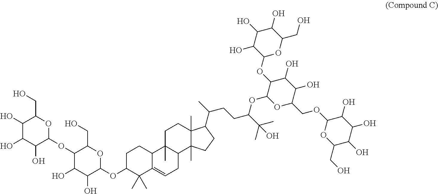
C1(OC2OC(CO)C(O)C(O)C2O)C(O)C(O)C(OC2C(C)(C)C3=CCC4C(C)(C3CC2)CCC2(C)C4(C)CCC2C(C)CCC(C(C)(C)O)OC2OC(COC3OC(CO)C(O)C(O)C3O)C(O)C(O)C2OC2OC(CO)C(O)C(O)C2O)OC1CO
